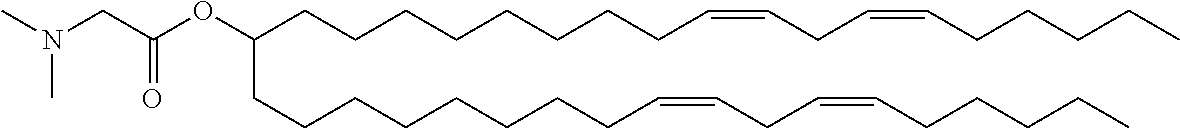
C(CCCCC=CCC=CCCCCC)CCCC(CCCCCCCCC=CCC=CCCCCC)OC(CN(C)C)=O
